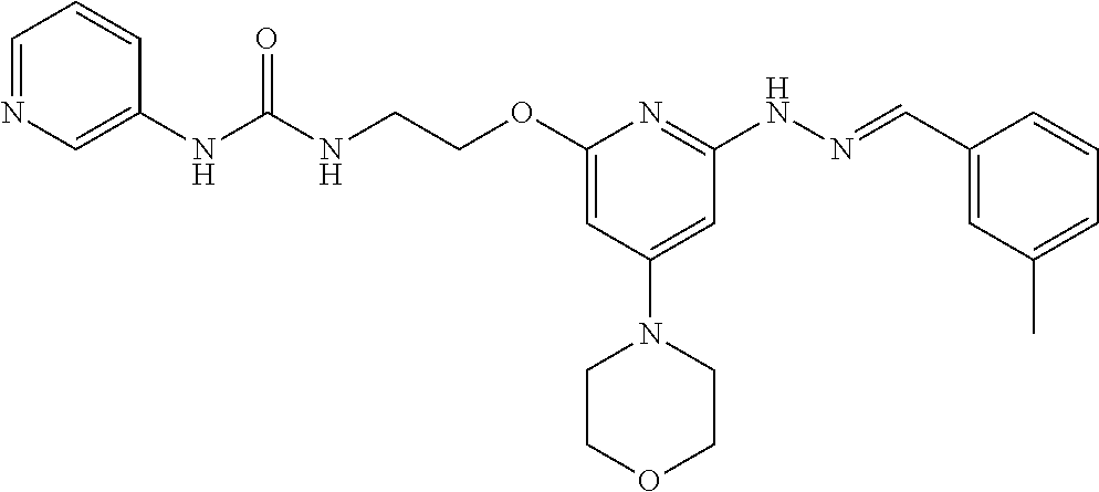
N(C(NC1=CN=CC=C1)=O)CCOC1=CC(N2CCOCC2)=CC(NN=CC2=CC(C)=CC=C2)=N1
